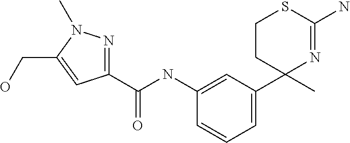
C1(C)(C2=CC=CC(NC(=O)C3=NN(C)C(CO)=C3)=C2)N=C(N)SCC1
